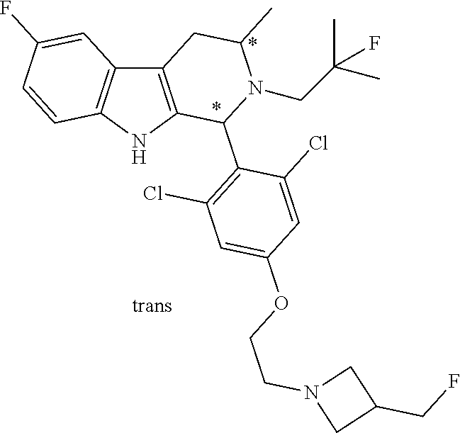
C12=C(NC3=C1C=C(F)C=C3)C(C1=C(Cl)C=C(OCCN3CC(CF)C3)C=C1Cl)N(CC(C)(F)C)C(C)C2
